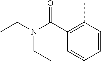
C1=CC(C)=C(C(N(CC)CC)=O)C=C1
